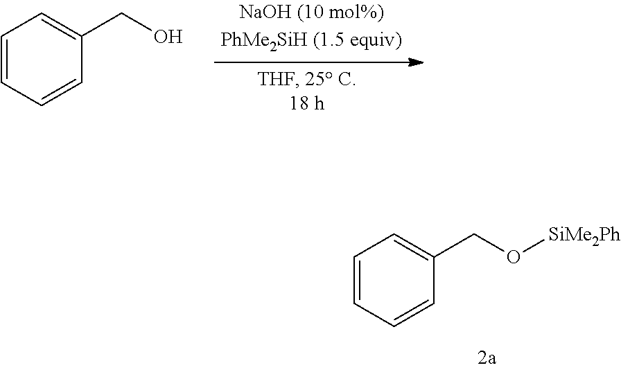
C1=CC=CC(CO)=C1.C1=CC=CC(CO[SiMe2Ph])=C1
